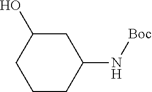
C1CC(N[Boc])CC(O)C1
